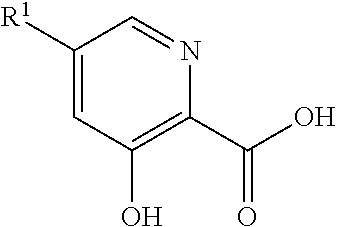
C1([R1])=CC(O)=C(C(O)=O)N=C1
